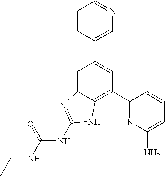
C1=C2C(=C(C3=NC(N)=CC=C3)C=C1C1=CN=CC=C1)NC(NC(NCC)=O)=N2
